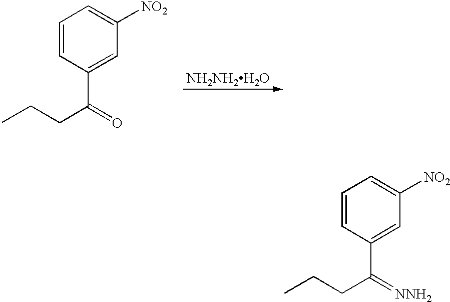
C1=CC(C(CCC)=[NNH2])=CC([NO2])=C1.C1=CC(C(CCC)=O)=CC([NO2])=C1.[NH2NH2H2O]
